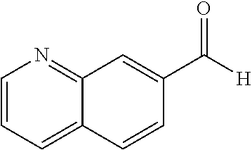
C1=CC=C2C(=N1)C=C(C([H])=O)C=C2
